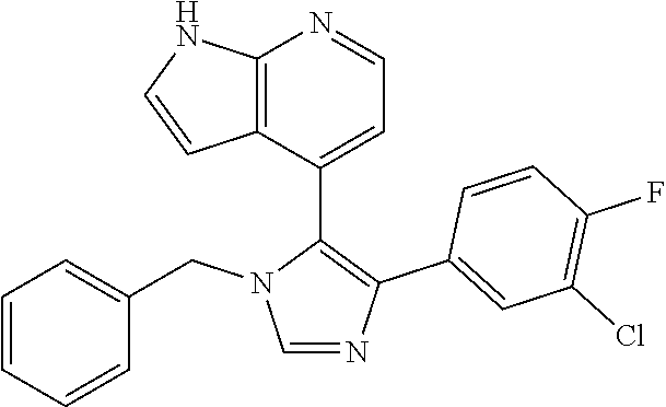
C1=C(C2=C(C3=CC(Cl)=C(F)C=C3)N=CN2CC2=CC=CC=C2)C2=C(N=C1)NC=C2
